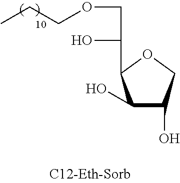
CCCOCC(C1C(O)C(O)CO1)O
